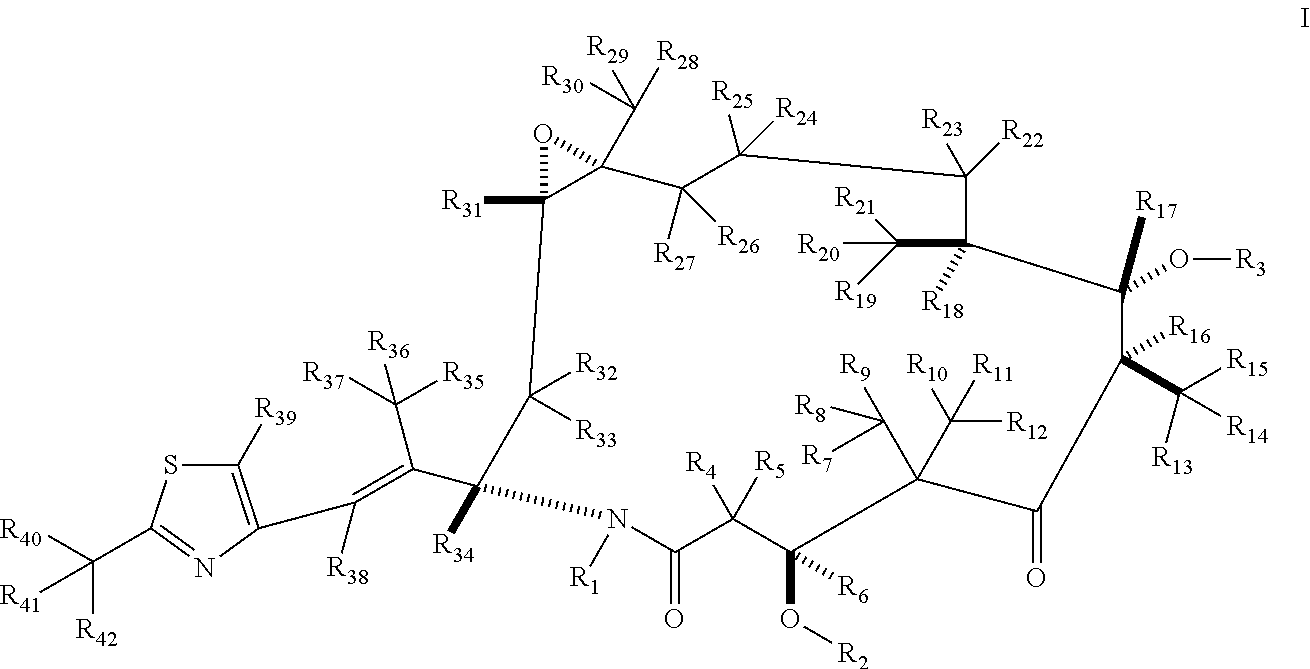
C1([R39])=C(C([R38])=C(C([R36])([R35])[R37])C2([R34])C([R32])([R33])C3([R31])OC3(C([R30])([R28])[R29])C([R27])([R26])C([R25])([R24])C([R23])([R22])C(C([R20])([R19])[R21])([R18])C([R17])(O[R3])C([R16])(C([R15])([R13])[R14])C(=O)C(C([R9])([R7])[R8])(C([R12])([R11])[R10])C(O[R2])([R6])C([R4])([R5])C(=O)N2[R1])N=C(C([R42])([R41])[R40])S1
